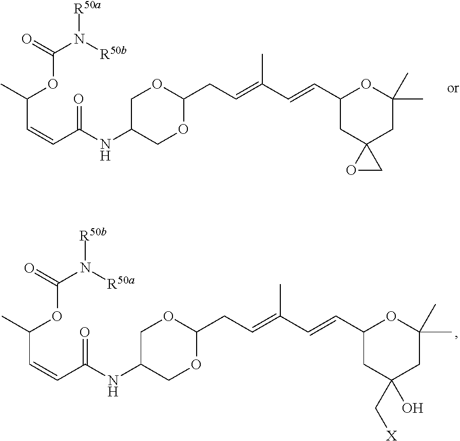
O=C(N([R50b])[R50a])OC(C=CC(NC1COC(CC=C(C=CC2CC3(CC(C)(C)O2)OC3)C)OC1)=O)C.O=C(N([R50a])[R50b])OC(C=CC(NC1COC(CC=C(C=CC2CC(C[X])(O)CC(C)(C)O2)C)OC1)=O)C
